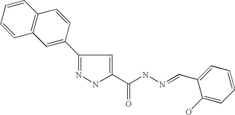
N1=C(C2=CC3=C(C=CC=C3)C=C2)C=C(C(NN=CC2=CC=CC=C2O)=O)N1
